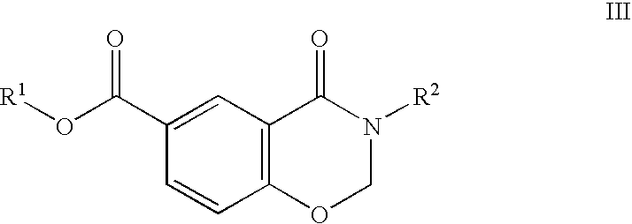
C12=C(C=C(C(O[R1])=O)C=C1)C(=O)N([R2])CO2
